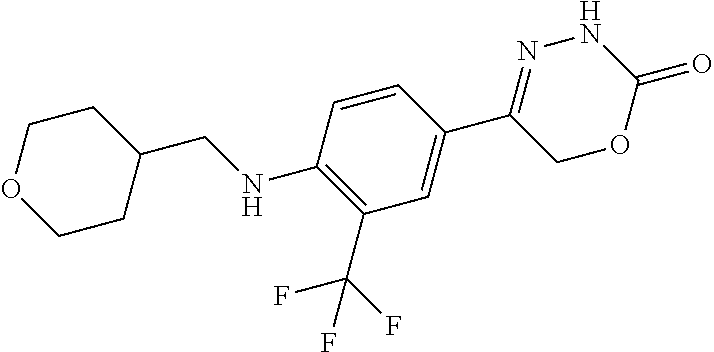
N1N=C(C2=CC(C(F)(F)F)=C(NCC3CCOCC3)C=C2)COC1=O
